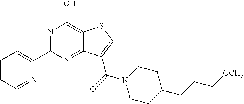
N1=C(C2=CC=CC=N2)N=C2C(=C1O)SC=C2C(=O)N1CCC(CCC[OCH3])CC1
